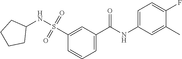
C1=C(C(NC2=CC=C(F)C(C)=C2)=O)C=C(S(=O)(=O)NC2CCCC2)C=C1
